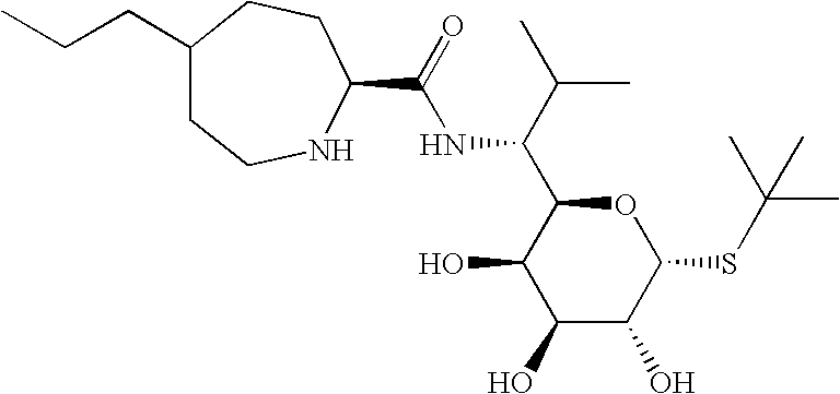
C1(O)C(O)C(SC(C)(C)C)OC(C(C(C)C)NC(=O)C2NCCC(CCC)CC2)C1O
